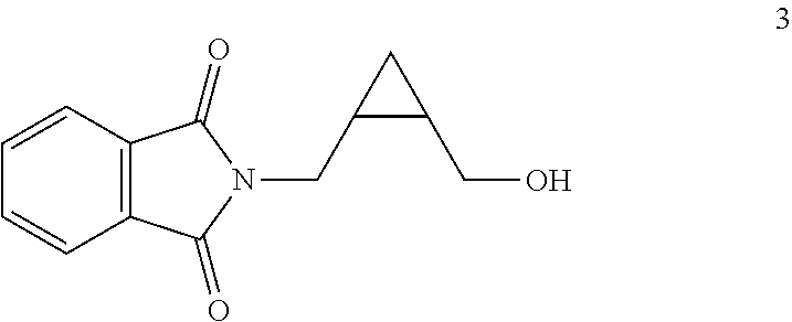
C1C(CN2C(=O)C3=C(C=CC=C3)C2=O)C1CO
